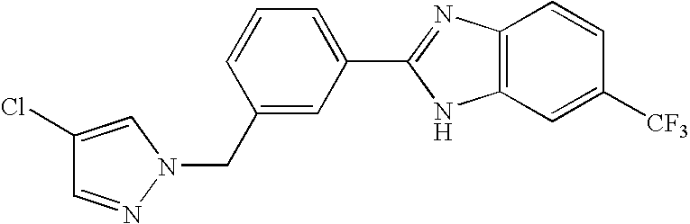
C1=CC=C(C2=NC3=C(C=C([CF3])C=C3)N2)C=C1CN1N=CC(Cl)=C1
